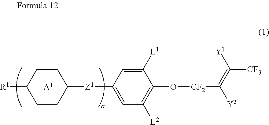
C1CC([R1])CCC1[Z1]C1=CC([L2])=C(O[CF2]C([Y2])=C([Y1])[CF3])C([L1])=C1.[A1]
